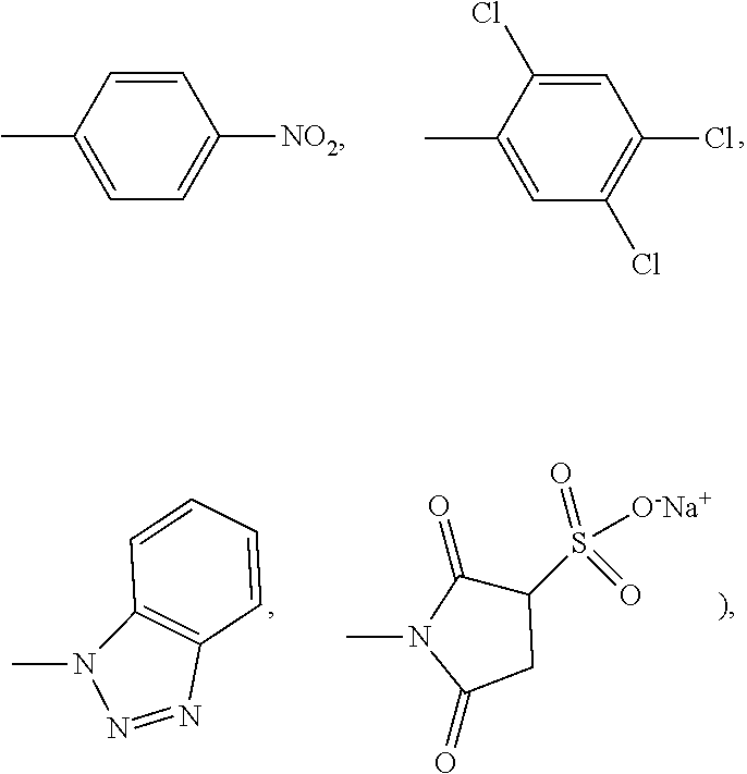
C1=CC(C)=CC=C1[NO2].C1=C(Cl)C(C)=CC(Cl)=C1Cl.N1=NN(C)C2=C1C=CC=C2.C1(S([O-Na+])(=O)=O)C(=O)N(C)C(=O)C1
